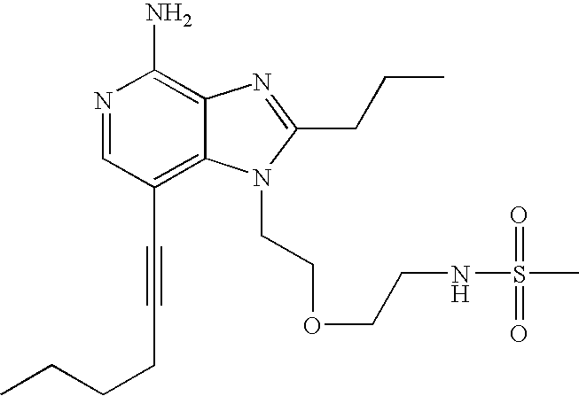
N1=CC(C#CCCCC)=C2C(=C1N)N=C(CCC)N2CCOCCNS(C)(=O)=O
